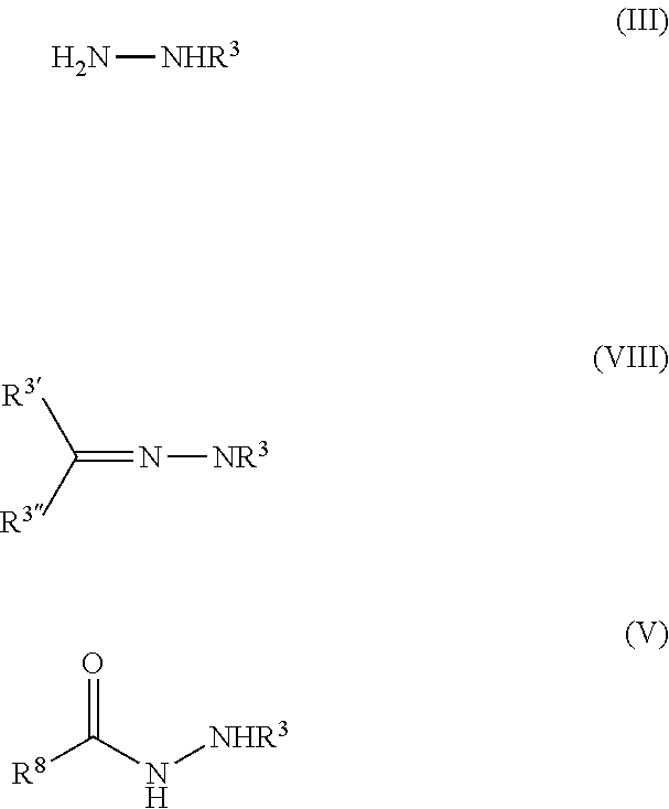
[R3]C([R3])=N[NR3].N([NHR3])C(=O)[R8].N[NHR3]
